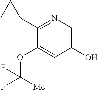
O(C([Me])(F)F)C1=CC(O)=CN=C1C1CC1
